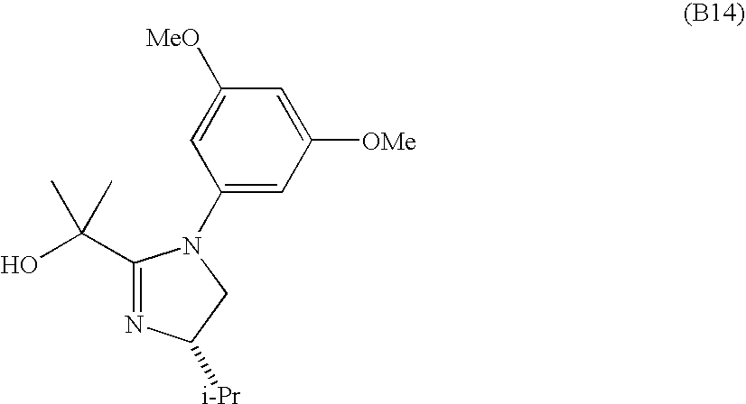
C1(C(O)(C)C)=NC([i-Pr])CN1C1=CC([OMe])=CC([MeO])=C1
